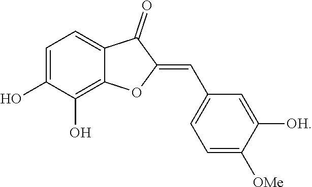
C1=C(O)C(O)=C2C(=C1)C(=O)C(=CC1=CC=C([OMe])C([OH])=C1)O2
